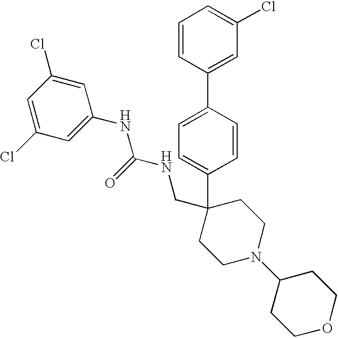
C1=CC(C2=CC(Cl)=CC=C2)=CC=C1C1(CNC(NC2=CC(Cl)=CC(Cl)=C2)=O)CCN(C2CCOCC2)CC1
